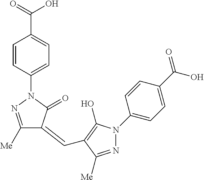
C1([Me])=NN(C2=CC=C(C(=O)O)C=C2)C(=O)C1=CC1=C(O)N(C2=CC=C(C(=O)O)C=C2)N=C1[Me]
